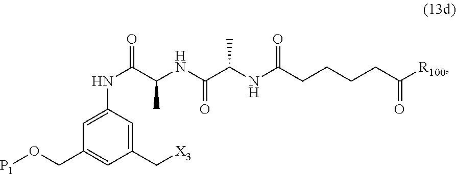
[X3]CC1=CC(NC(C(NC(C(NC(CCCCC([R100])=O)=O)C)=O)C)=O)=CC(CO[P1])=C1
